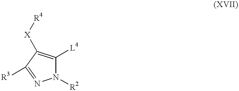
N1([R2])C([L4])=C([X][R4])C([R3])=N1
